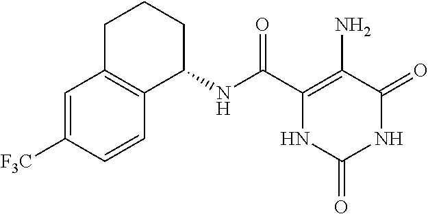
C1(NC(C2=C(N)C(=O)NC(=O)N2)=O)CCCC2=C1C=CC([F3C])=C2
